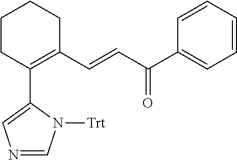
C1CC(C2=CN=CN2[Trt])=C(C=CC(C2=CC=CC=C2)=O)CC1
